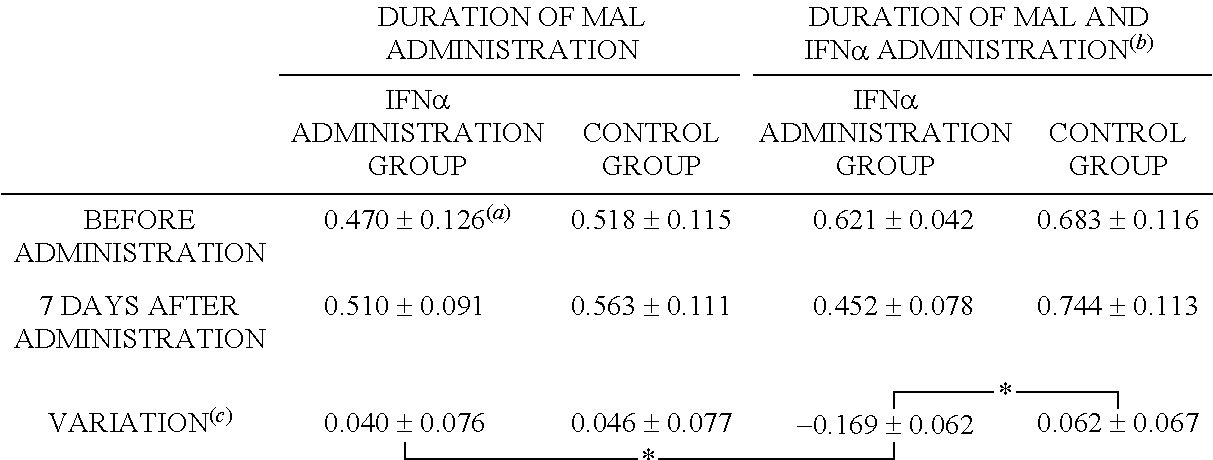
C(C)*CC.CC*CC
